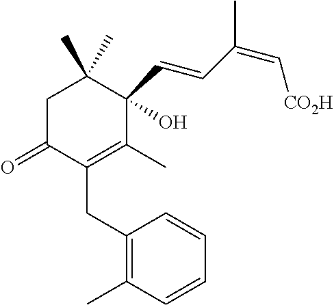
C1C(=O)C(CC2=C(C)C=CC=C2)=C(C)C(C=CC(=C[CO2H])C)(O)C1(C)C
